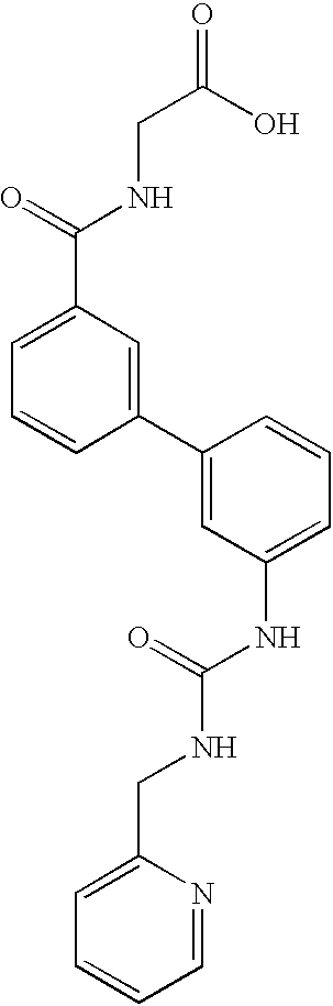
C1=C(C(=O)NCC(=O)O)C=C(C2=CC(NC(=O)NCC3=CC=CC=N3)=CC=C2)C=C1
